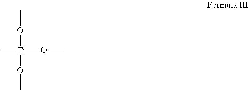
C[Ti](OC)(OC)OC
